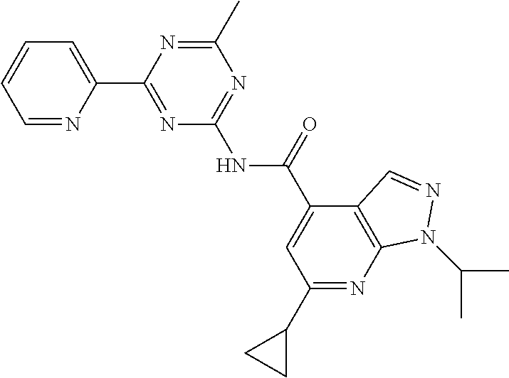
C1=NC(C2=NC(NC(C3=CC(C4CC4)=NC4=C3C=NN4C(C)C)=O)=NC(C)=N2)=CC=C1
